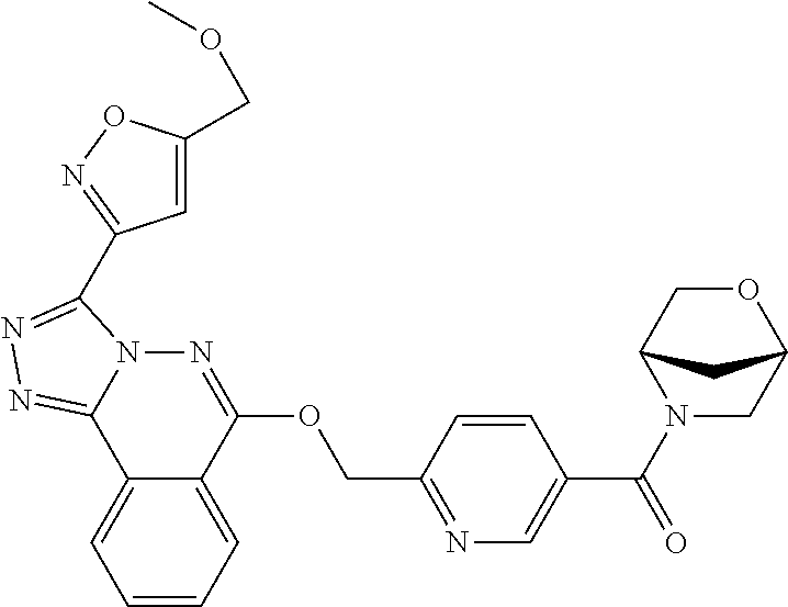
C1=CC=C2C(=C1)C1=NN=C(C3=NOC(COC)=C3)N1N=C2OCC1=NC=C(C(=O)N2C3COC(C2)C3)C=C1
